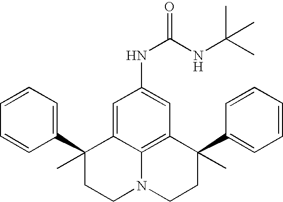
C1=CC=C(C2(C)CCN3C4=C(C(C5=CC=CC=C5)(C)CC3)C=C(NC(=O)NC(C)(C)C)C=C24)C=C1
